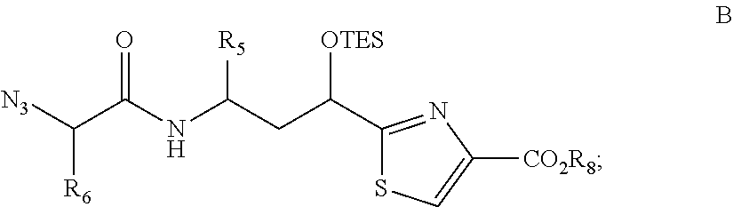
C(C(NC(CC(C1=NC([CO2R8])=CS1)[OTES])[R5])=O)([N3])[R6]
